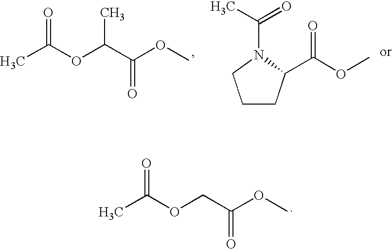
CC(=O)OCC(=O)OC.CC(OC(C)C(=O)OC)=O.C1CC(C(OC)=O)N(C(C)=O)C1
